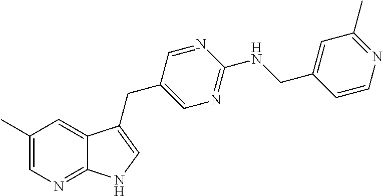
C1(C)=CN=C2C(=C1)C(CC1=CN=C(NCC3=CC(C)=NC=C3)N=C1)=CN2
